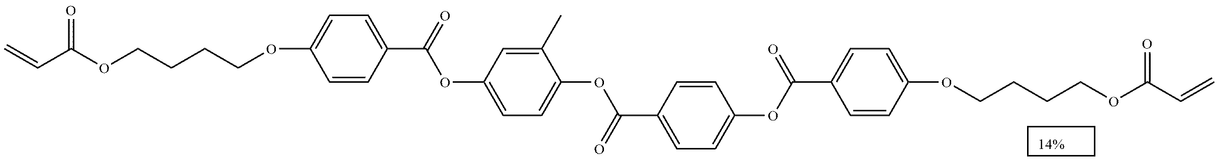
O(C1=CC=C(C(=O)OC2=CC=C(OC(C3=CC=C(OCCCCOC(C=C)=O)C=C3)=O)C=C2C)C=C1)C(C1=CC=C(OCCCCOC(C=C)=O)C=C1)=O
